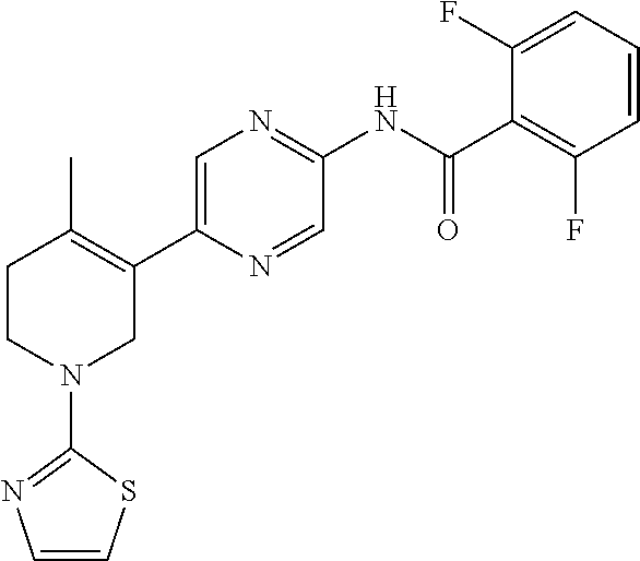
C1=C(C2=C(C)CCN(C3=NC=CS3)C2)N=CC(NC(C2=C(F)C=CC=C2F)=O)=N1
